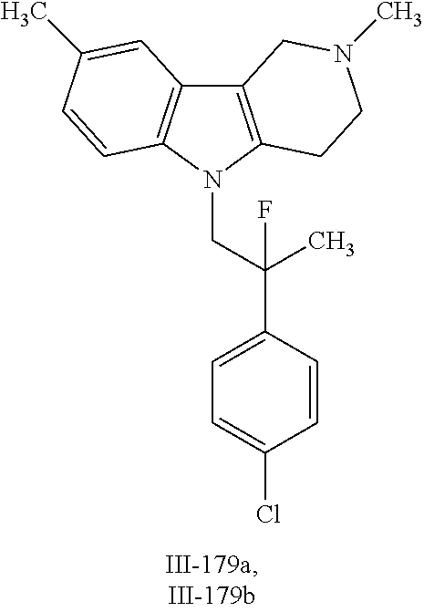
C12=C(N(CC(C3=CC=C(Cl)C=C3)(F)C)C3=C1C=C(C)C=C3)CCN(C)C2
